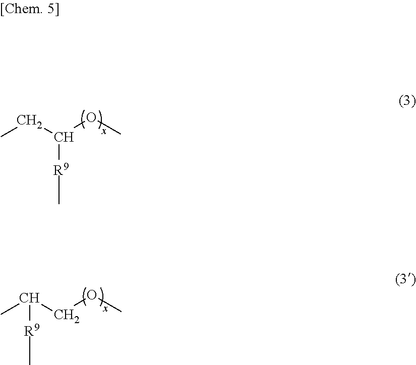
C[R9]C(OC)CC.CC(COC)[R9]C
